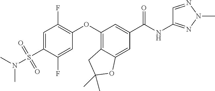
C1=C(S(N(C)C)(=O)=O)C(F)=CC(OC2=C3C(=CC(C(=O)NC4=NN(C)N=C4)=C2)OC(C)(C)C3)=C1F
